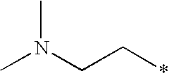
CN(CC*)C
